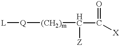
[Q]([(CH2)m]C(C(=O)[X])[Z])[L]
